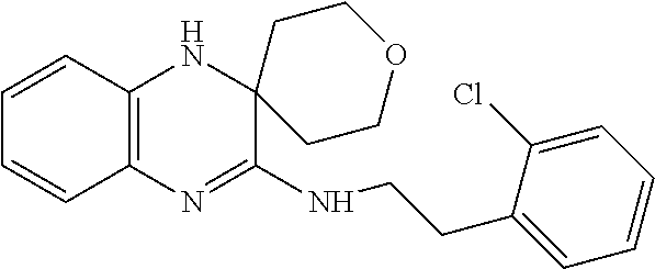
C1=CC2=C(C=C1)N=C(NCCC1=CC=CC=C1Cl)C1(N2)CCOCC1
